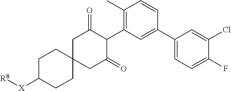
C1C([X][R8])CCC2(C1)CC(=O)C(C1=C(C)C=CC(C3=CC=C(F)C(Cl)=C3)=C1)C(=O)C2
